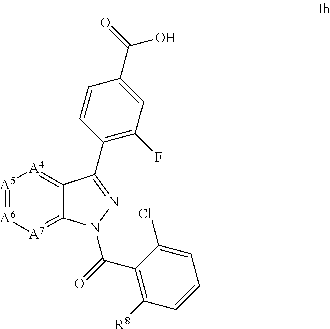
[A5]1=[A6][A7]=C2C(=[A4]1)C(C1=C(F)C=C(C(=O)O)C=C1)=NN2C(=O)C1=C([R8])C=CC=C1Cl
